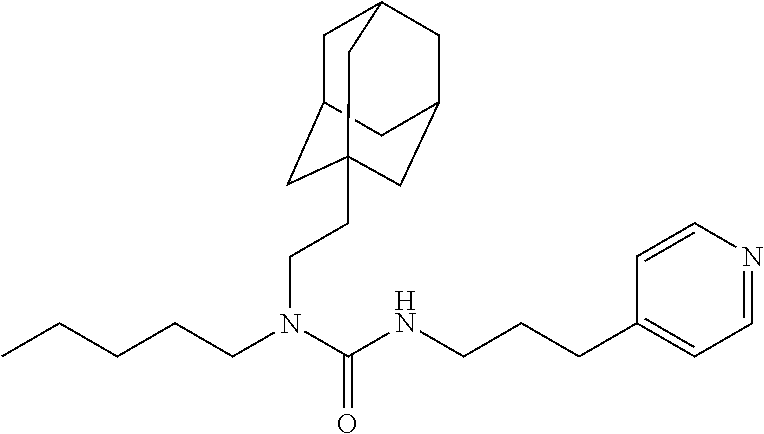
C1=NC=CC(CCCNC(N(CCCCC)CCC23CC4CC(CC(C2)C4)C3)=O)=C1
